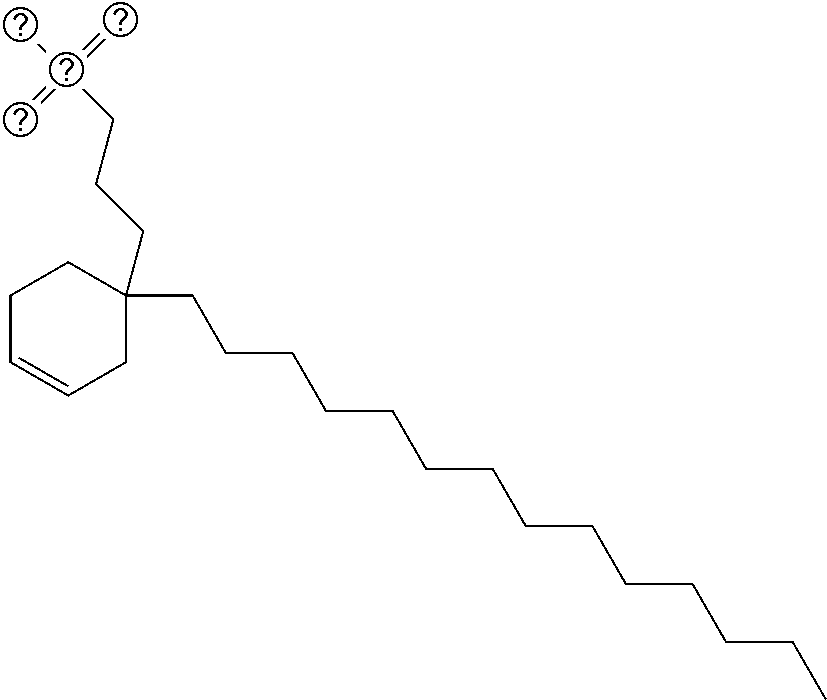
C1C=CCC(CCCS(O)(=O)=O)(CCCCCCCCCCCCCC)C1
